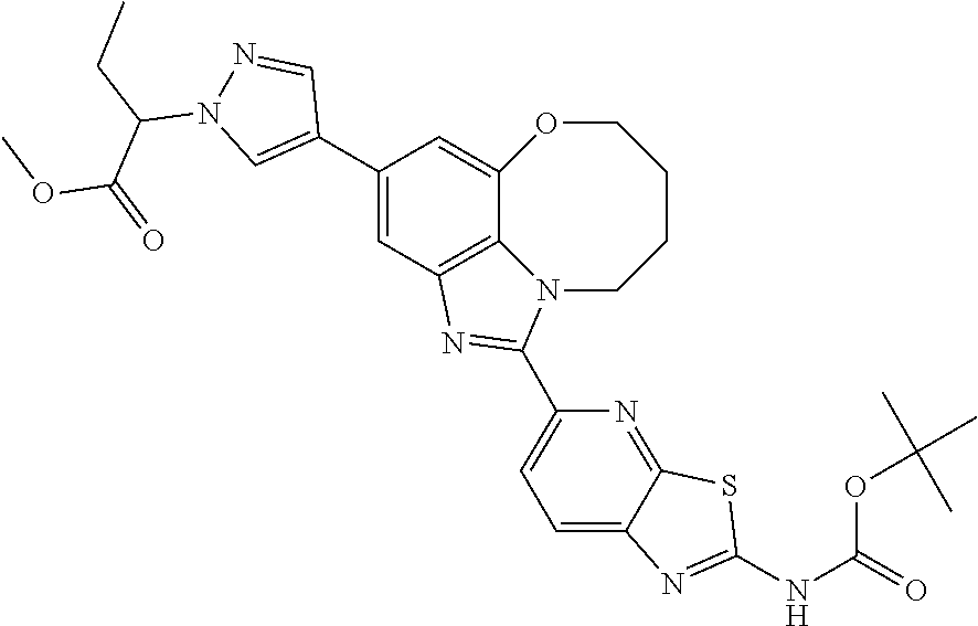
C1(C2=CN(C(CC)C(=O)OC)N=C2)=CC2=C3C(=C1)OCCCCN3C(C1=CC=C3C(=N1)SC(NC(OC(C)(C)C)=O)=N3)=N2
